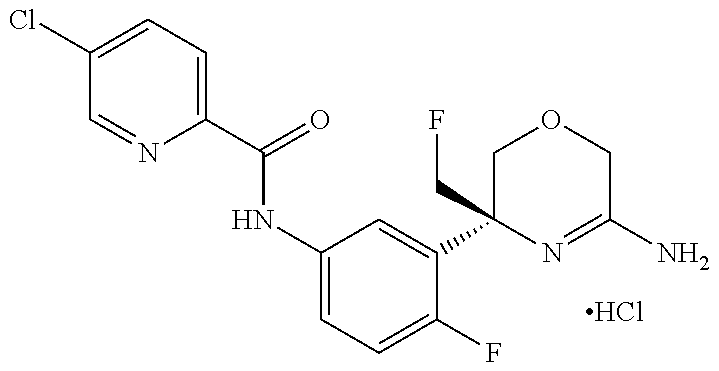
C1(C(=O)NC2=CC=C(F)C(C3(CF)N=C(N)COC3)=C2)=CC=C(Cl)C=N1.Cl
